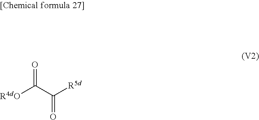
O=C([R4dO])C([R5d])=O
